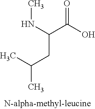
O=C(O)C(NC)CC(C)C
